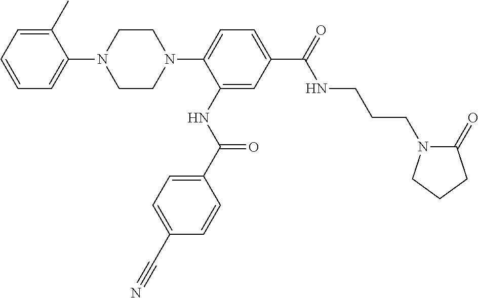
C1=C(C)C(N2CCN(C3=CC=C(C(NCCCN4C(=O)CCC4)=O)C=C3NC(=O)C3=CC=C(C#N)C=C3)CC2)=CC=C1
